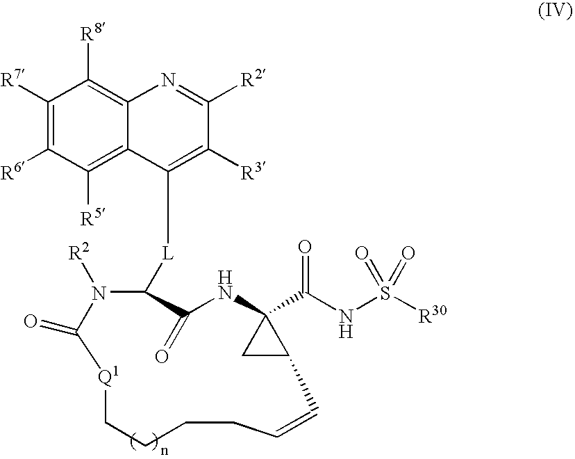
C1(=O)NC2(C(NS([R30])(=O)=O)=O)CC2C=CCCCC[Q1]C(=O)N([R2])C1[L]C1=C([R3])C([R2])=NC2=C([R8])C([R7])=C([R6])C([R5])=C12
